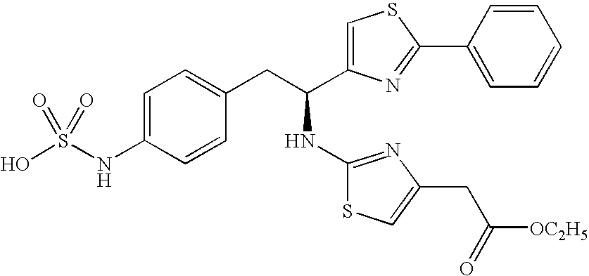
OS(NC1=CC=C(CC(NC2=NC(CC([OC2H5])=O)=CS2)C2=CSC(C3=CC=CC=C3)=N2)C=C1)(=O)=O
